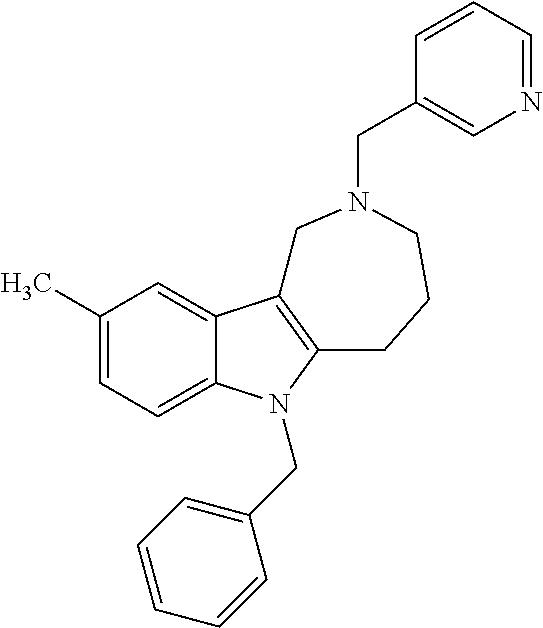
C1(C)=CC=C2C(=C1)C1=C(N2CC2=CC=CC=C2)CCCN(CC2=CN=CC=C2)C1
